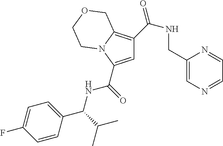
C1=C(C(=O)NC(C(C)C)C2=CC=C(F)C=C2)N2C(=C1C(=O)NCC1=CN=CC=N1)COCC2
